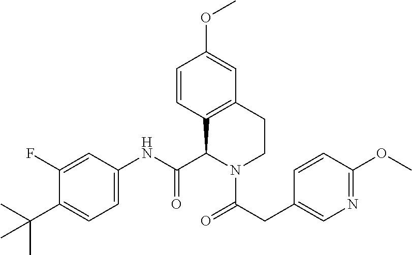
C1(F)=CC(NC(C2N(C(=O)CC3=CN=C(OC)C=C3)CCC3=C2C=CC(OC)=C3)=O)=CC=C1C(C)(C)C
